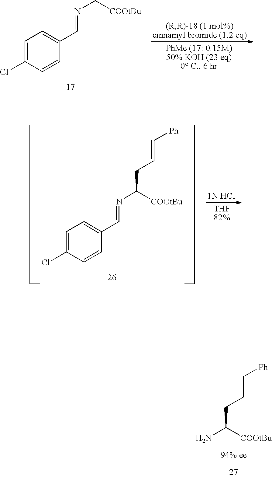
C1=C(Cl)C=CC(C=NC[COOtBu])=C1.C1=C(Cl)C=CC(C=NC([COOtBu])CC=C[Ph])=C1.NC([COOtBu])CC=C[Ph]
